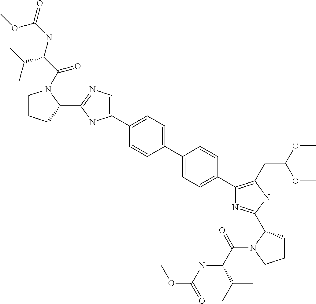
C1(C2=CC=C(C3=CC=C(C4=C(CC(OC)OC)NC(C5CCCN5C(=O)C(C(C)C)NC(OC)=O)=N4)C=C3)C=C2)=CN=C(C2N(C(=O)C(NC(=O)OC)C(C)C)CCC2)N1
